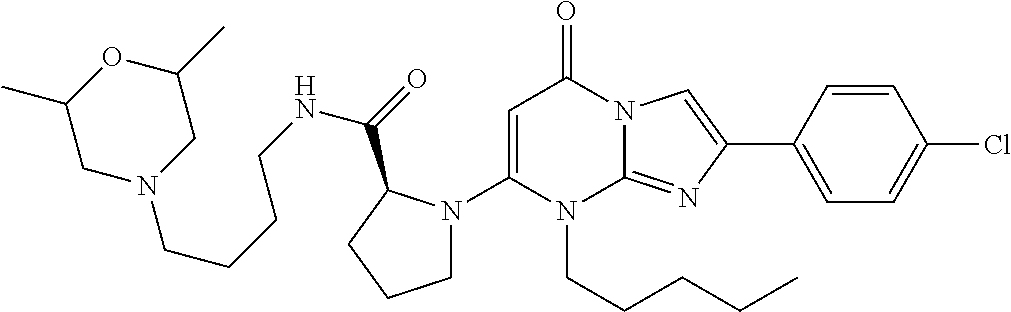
C1=C(N2CCCC2C(=O)NCCCCN2CC(C)OC(C)C2)N(CCCCC)C2=NC(C3=CC=C(Cl)C=C3)=CN2C1=O
